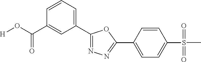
[H]OC(C1=CC(C2=NN=C(C3=CC=C(S(C)(=O)=O)C=C3)O2)=CC=C1)=O
